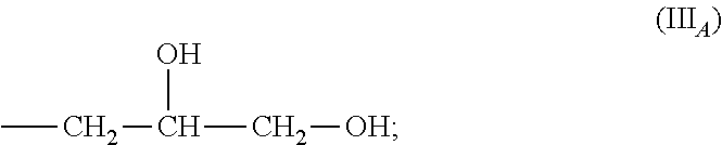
CCC(C[OH])O
